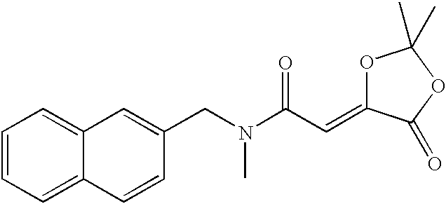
C1=CC=C2C(=C1)C=C(CN(C(C=C1OC(C)(C)OC1=O)=O)C)C=C2
